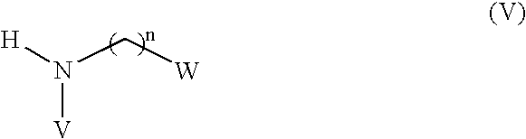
[H]N(C[W])[V]
